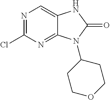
N1=C(Cl)N=C2C(=C1)NC(=O)N2C1CCOCC1
